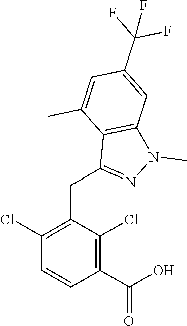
C1(CC2=NN(C)C3=C2C(C)=CC(C(F)(F)F)=C3)=C(Cl)C=CC(C(O)=O)=C1Cl
